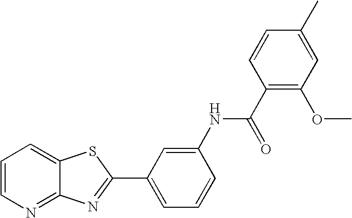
C1=CN=C2C(=C1)SC(C1=CC=CC(NC(C3=C(OC)C=C(C)C=C3)=O)=C1)=N2
